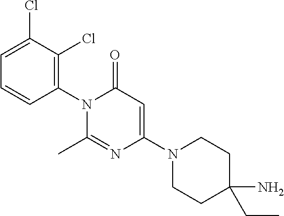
C1(N2C(C)=NC(N3CCC(CC)(N)CC3)=CC2=O)=C(Cl)C(Cl)=CC=C1
